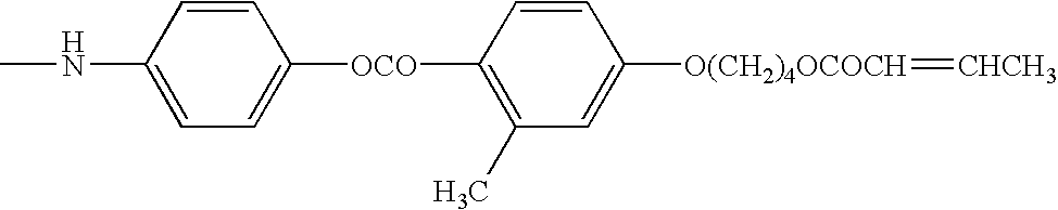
CNC1=CC=C([OCO]C2=C(C)C=C([O(CH2)4OCOCH]=[CHCH3])C=C2)C=C1
